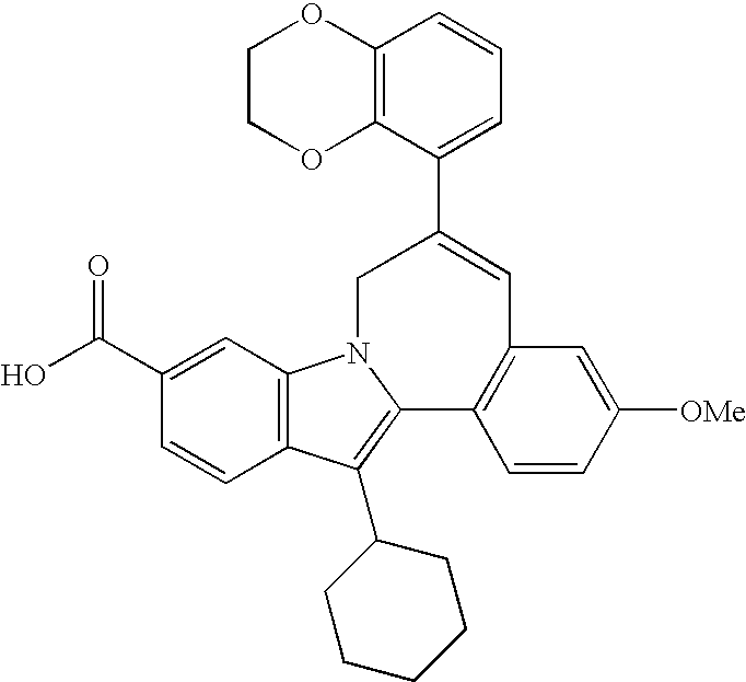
C1(C(O)=O)=CC2=C(C=C1)C(C1CCCCC1)=C1N2CC(C2=CC=CC3=C2OCCO3)=CC2=C1C=CC([OMe])=C2
